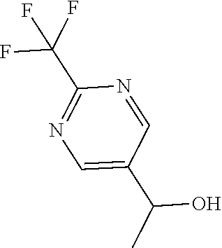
N1=CC(C(C)O)=CN=C1C(F)(F)F
